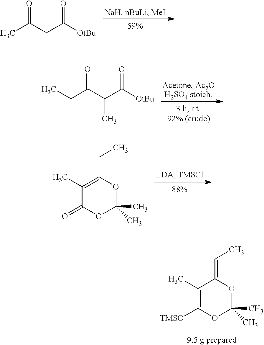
CC(CC([OtBu])=O)=O.C(C(C(C([OtBu])=O)C)=O)C.C1(C)=C(CC)OC(C)(C)OC1=O.C1(C)=C([TMSO])OC(C)(C)OC1=CC
